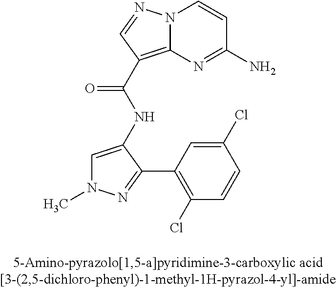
N12C(=C(C(NC3=CN(C)N=C3C3=C(Cl)C=CC(Cl)=C3)=O)C=N1)N=C(N)C=C2
